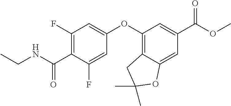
C1(F)=C(C(NCC)=O)C(F)=CC(OC2=C3C(=CC(C(OC)=O)=C2)OC(C)(C)C3)=C1
